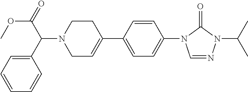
O(C(C(N1CC=C(C2=CC=C(N3C=NN(C(C)C)C3=O)C=C2)CC1)C1=CC=CC=C1)=O)C
